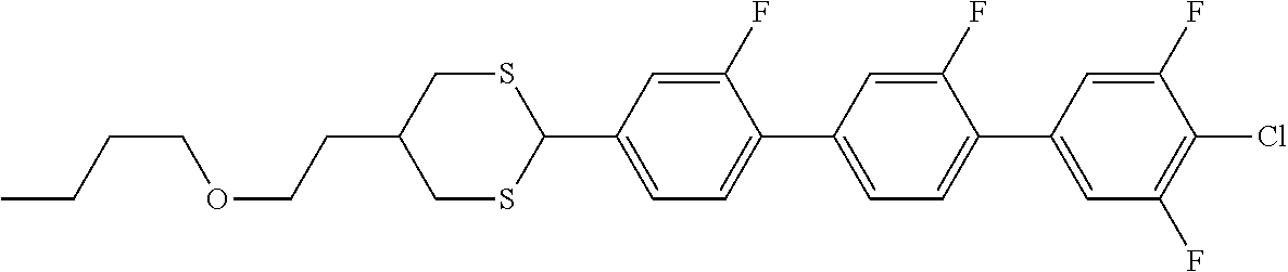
S1CC(CCOCCCC)CSC1C1=CC=C(C2=CC=C(C3=CC(F)=C(Cl)C(F)=C3)C(F)=C2)C(F)=C1
